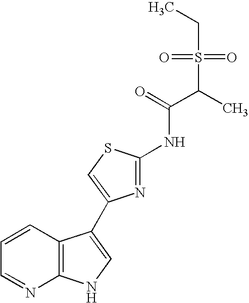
C1=CC2=C(N=C1)NC=C2C1=CSC(NC(C(C)S(CC)(=O)=O)=O)=N1
